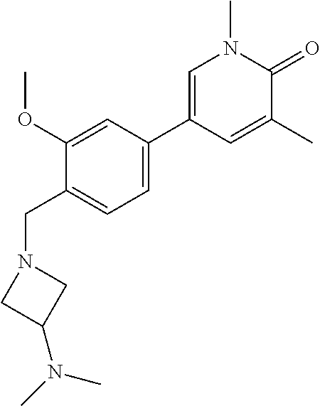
C1=C(C2=CN(C)C(=O)C(C)=C2)C=C(OC)C(CN2CC(N(C)C)C2)=C1
